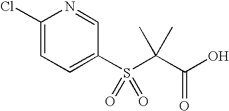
C1(Cl)=CC=C(S(C(C(O)=O)(C)C)(=O)=O)C=N1
